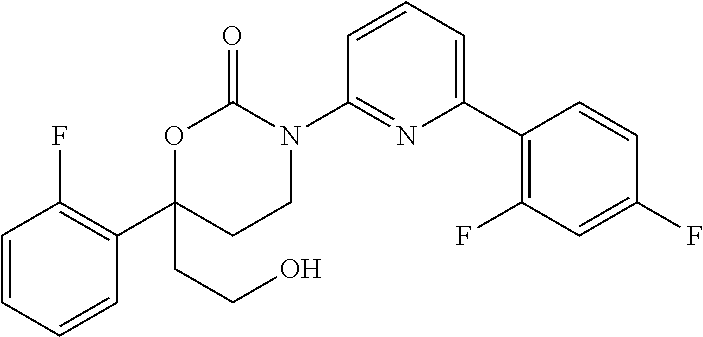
C1(C2=C(F)C=CC=C2)(CCO)CCN(C2=NC(C3=C(F)C=C(F)C=C3)=CC=C2)C(=O)O1
